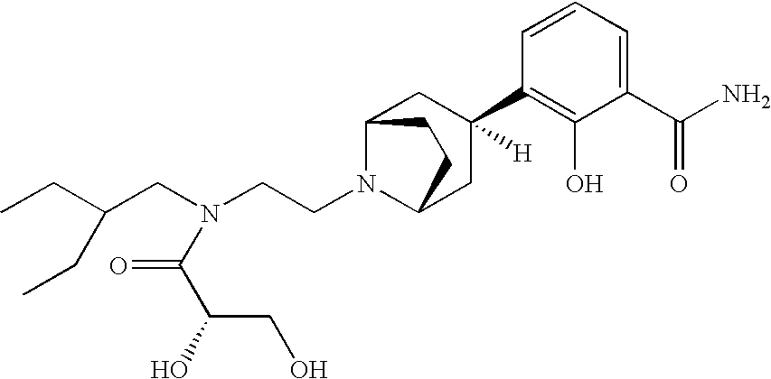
C(N1C2CC(C3=C(O)C(C(N)=O)=CC=C3)([H])CC1CC2)CN(CC(CC)CC)C(C(O)CO)=O
